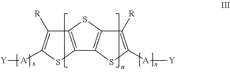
C1([R])=C([A][Y])SC2=C1SC1=C2SC([A][Y])=C1[R]
